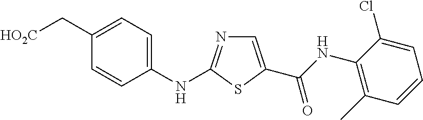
C1(NC2=NC=C(C(NC3=C(C)C=CC=C3Cl)=O)S2)=CC=C(C[HO2C])C=C1
